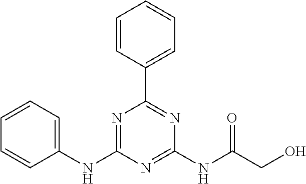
C1(NC2=NC(C3=CC=CC=C3)=NC(NC(CO)=O)=N2)=CC=CC=C1
